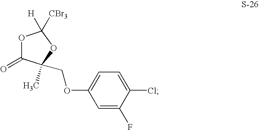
[H]C1([CBr3])OC(=O)C(C)(COC2=CC=C(Cl)C(F)=C2)O1
